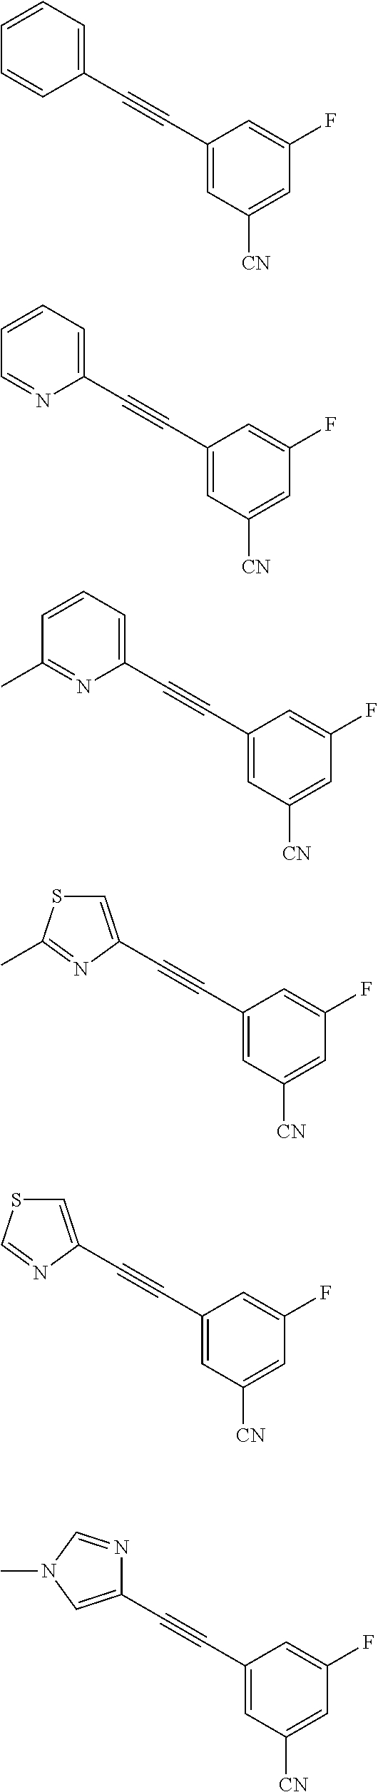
C1(C#CC2=CC([CN])=CC(F)=C2)=CC=CC=C1.C1(C#CC2=CC([CN])=CC(F)=C2)=CC=CC=N1.C1(C#CC2=CC([CN])=CC(F)=C2)=CC=CC(C)=N1.C(#CC1=CC([CN])=CC(F)=C1)C1=CSC(C)=N1.C(#CC1=CC([CN])=CC(F)=C1)C1=CSC=N1.C(#CC1=CC([CN])=CC(F)=C1)C1=CN(C)C=N1
